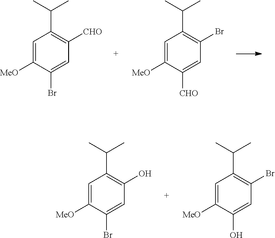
C1=C([MeO])C(Br)=CC(O)=C1C(C)C.C1=C([MeO])C(O)=CC(Br)=C1C(C)C.C1=C([MeO])C(Br)=CC([CHO])=C1C(C)C.C1=C([MeO])C([CHO])=CC(Br)=C1C(C)C
